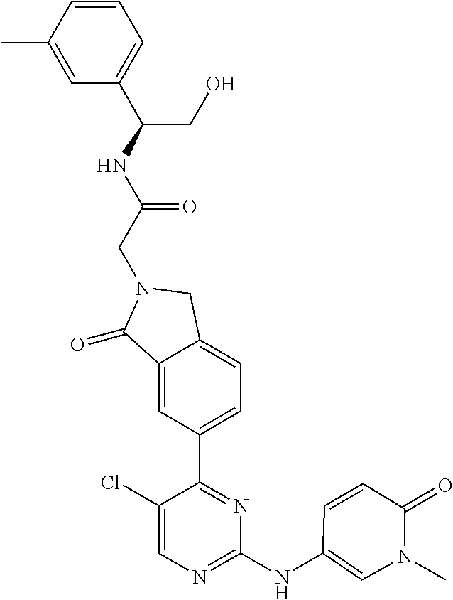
C1(=O)C2=CC(C3=NC(NC4=CN(C)C(=O)C=C4)=NC=C3Cl)=CC=C2CN1CC(NC(CO)C1=CC=CC(C)=C1)=O
